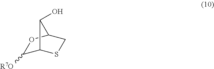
C1([R7O])C2SCC(O1)C2O
